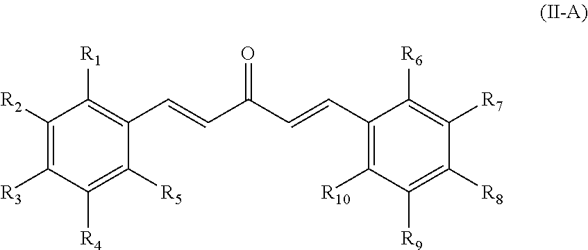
C1([R2])=C([R3])C([R4])=C([R5])C(C=CC(C=CC2=C([R10])C([R9])=C([R8])C([R7])=C2[R6])=O)=C1[R1]
